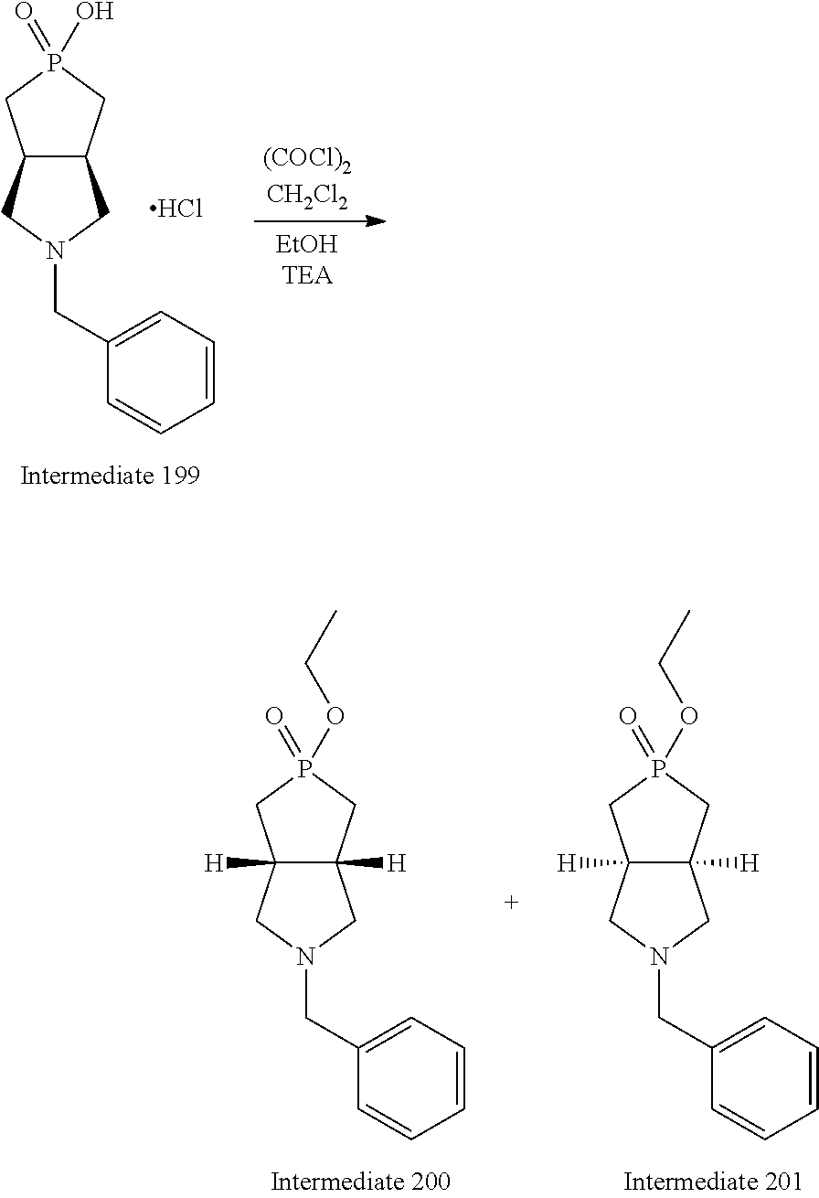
C12C(CP(=O)(O)C1)CN(CC1=CC=CC=C1)C2.Cl.C12([H])C([H])(CP(=O)(OCC)C1)CN(CC1=CC=CC=C1)C2.C12([H])C([H])(CP(=O)(OCC)C1)CN(CC1=CC=CC=C1)C2
